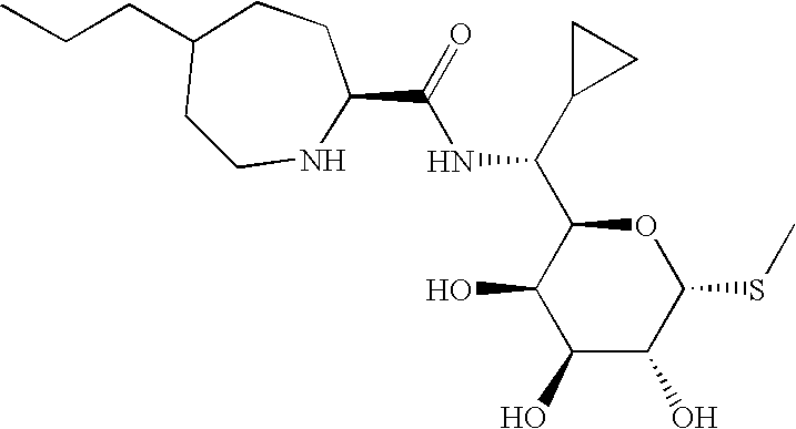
C(NC(C1CC1)C1C(O)C(O)C(O)C(SC)O1)(=O)C1NCCC(CCC)CC1
